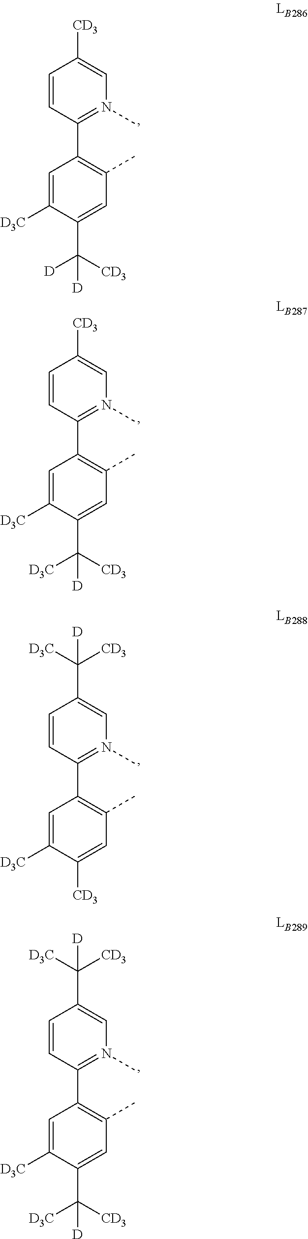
C1(C2=C(C)C=C(C([CD3])([D])[D])C([D3C])=C2)=N(C)C=C([CD3])C=C1.C1(C2=C(C)C=C(C([CD3])([D3C])[D])C([D3C])=C2)=N(C)C=C([CD3])C=C1.C1(C2=C(C)C=C([CD3])C([D3C])=C2)=N(C)C=C(C([D3C])([CD3])[D])C=C1.C1(C2=C(C)C=C(C([CD3])([D3C])[D])C([D3C])=C2)=N(C)C=C(C([D3C])([CD3])[D])C=C1
